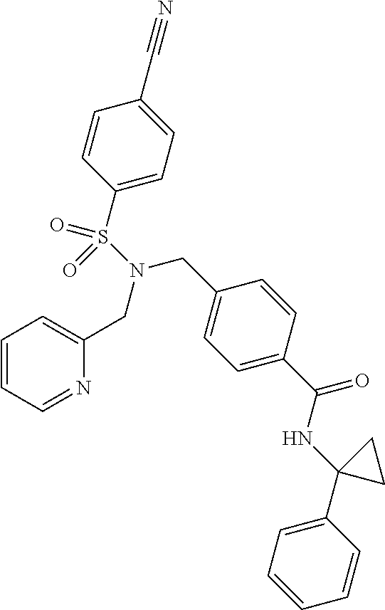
C1=C(C(NC2(C3=CC=CC=C3)CC2)=O)C=CC(CN(S(C2=CC=C(C#N)C=C2)(=O)=O)CC2=CC=CC=N2)=C1
